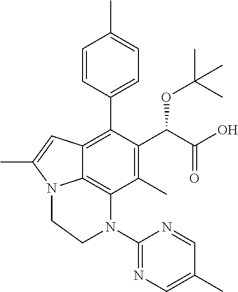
C1=CC(C2=C3C4=C(C(C)=C2C(C(O)=O)OC(C)(C)C)N(C2=NC=C(C)C=N2)CCN4C(C)=C3)=CC=C1C
